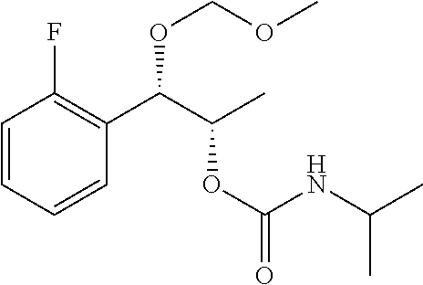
C1=CC=CC(C(C(C)OC(=O)NC(C)C)OCOC)=C1F
